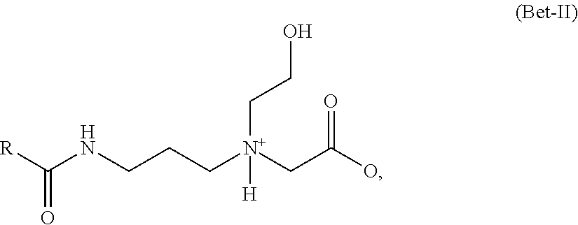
[R]C(NCCC[N+](CC(O)=O)(CCO)[H])=O
